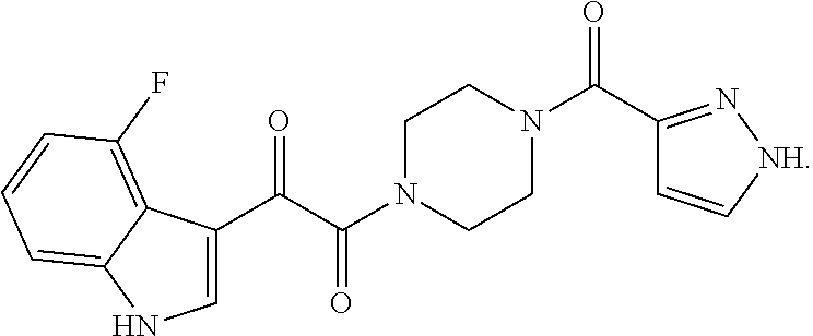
C1N(C(=O)C(=O)C2=CNC3=CC=CC(F)=C23)CCN(C(=O)C2=N[NH]C=C2)C1
